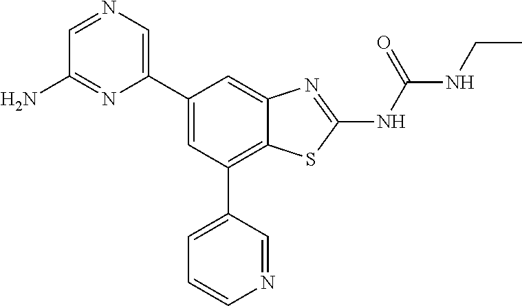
C1=NC=C(C2=CC(C3=CC=CN=C3)=C3C(=C2)N=C(NC(NCC)=O)S3)N=C1N
